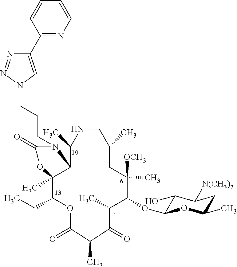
N1(CCCN2C(=O)OC3(C)C(CC)OC(=O)C(C)C(=O)C(C)C(OC4C(O)C([N(CH3)2])CC(C)O4)C([OCH3])(C)CC(C)CNC(C)C23)C=C(C2=NC=CC=C2)N=N1
